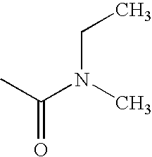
N(C(C)=O)(C)CC
